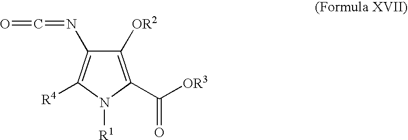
C1([OR2])=C(C([OR3])=O)N([R1])C([R4])=C1N=C=O
